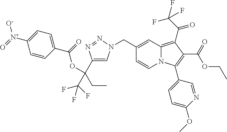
O(C(C1=CN(CC2=CC3=C(C(=O)C(F)(F)F)C(C(OCC)=O)=C(C4=CC=C(OC)N=C4)N3C=C2)N=N1)(CC)C(F)(F)F)C(=O)C1=CC=C([N+]([O-])=O)C=C1
